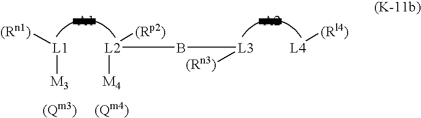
[L4][(Rl4)].[L2]([(Rp2)])(B[L3][(Rn3)])[M4].[L1]([(Rn1)])[M3]
